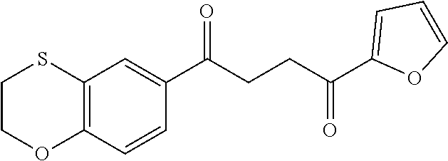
C1(C(CCC(C2=CC=CO2)=O)=O)=CC2=C(C=C1)OCCS2
